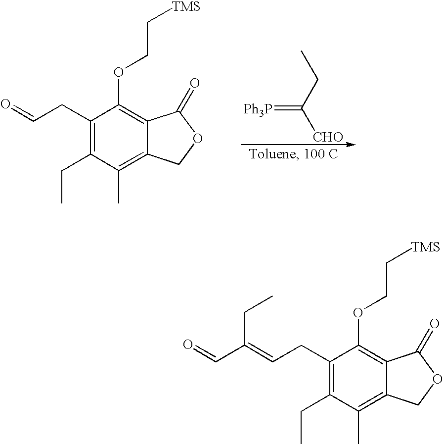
C1(CC=O)=C(CC)C(C)=C2C(=C1OCC[TMS])C(=O)OC2.[Ph3P]=C(CC)[CHO].C1(CC=C(C=O)CC)=C(CC)C(C)=C2C(=C1OCC[TMS])C(=O)OC2
